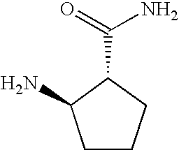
C1CCC(C(=O)N)C1N
